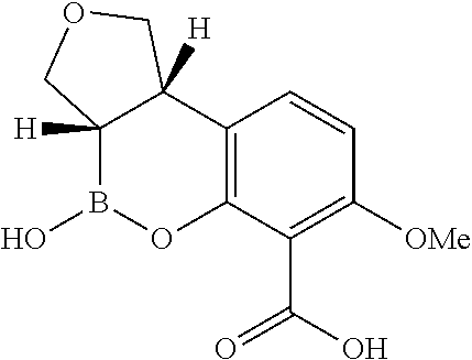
C12=C(C(C(O)=O)=C([OMe])C=C1)OB(O)C1([H])C2([H])COC1
